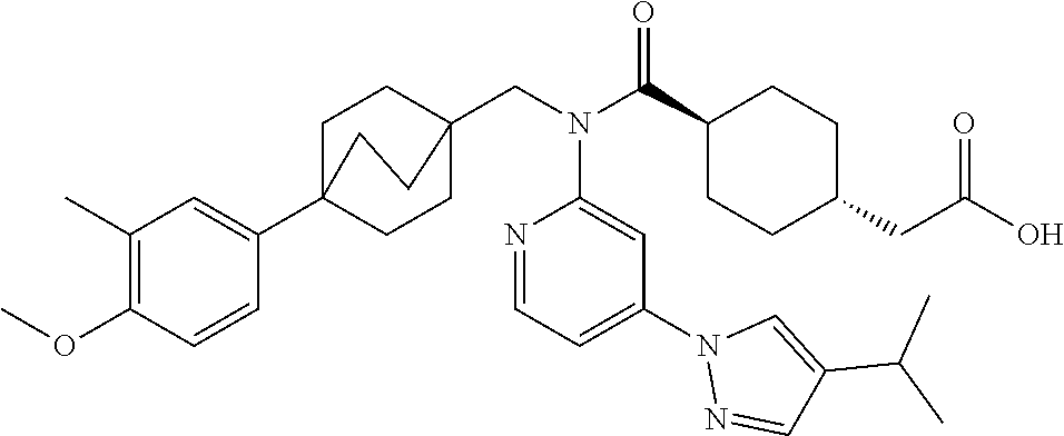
C1(C)=C(OC)C=CC(C23CCC(CN(C(C4CCC(CC(O)=O)CC4)=O)C4=CC(N5N=CC(C(C)C)=C5)=CC=N4)(CC2)CC3)=C1
